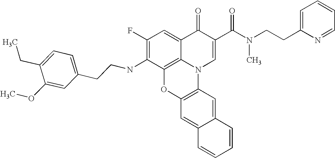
C1(F)=C(NCCC2=CC=C(CC)C(OC)=C2)C2=C3C(=C1)C(=O)C(C(N(CCC1=CC=CC=N1)C)=O)=CN3C1=C(O2)C=C2C(=C1)C=CC=C2
